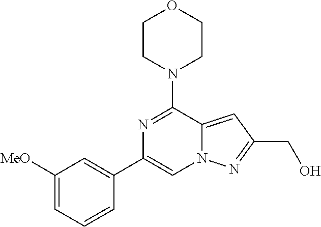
N12C(=CC(CO)=N1)C(N1CCOCC1)=NC(C1=CC([MeO])=CC=C1)=C2
